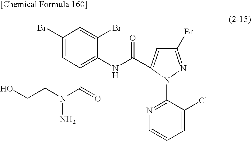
C1(Br)=CC(C(=O)N(N)CCO)=C(NC(=O)C2=CC(Br)=NN2C2=NC=CC=C2Cl)C(Br)=C1
